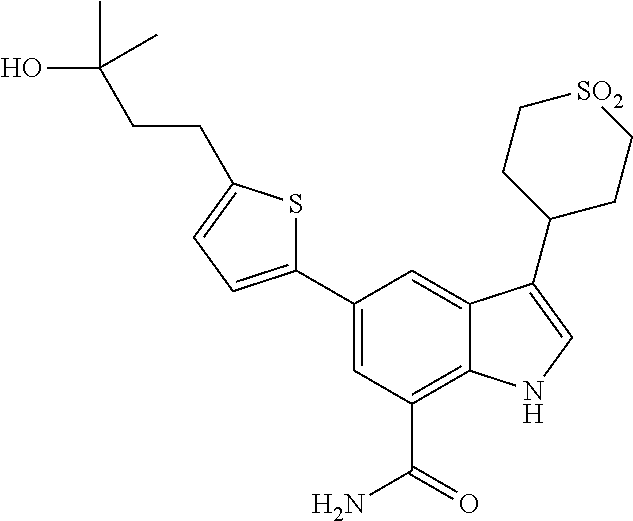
C1(C2=CC=C(CCC(O)(C)C)S2)=CC(C(N)=O)=C2C(=C1)C(C1CC[SO2]CC1)=CN2
